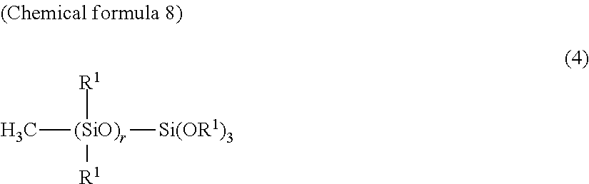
C[(SiO)r]([R1])([R1])[Si(OR1)3]
